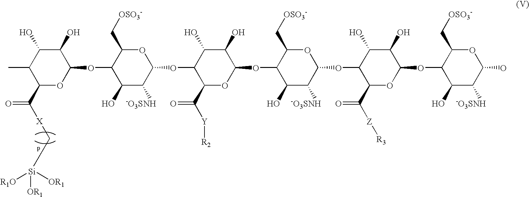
[X](C[Si]([R1O])([OR1])[OR1])C(=O)C1OC(OC2C(O)C([-O3SNH])C(OC3C(C([Y][R2])=O)OC(OC4C(O)C([-O3SNH])C(OC5C(C([Z][R3])=O)OC(OC6C(O)C([-O3SNH])C(O)OC6C[OSO3-])C(O)C5O)OC4C[OSO3-])C(O)C3O)OC2C[OSO3-])C(O)C(O)C1C
